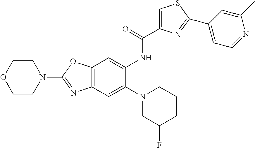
C12=C(C=C(N3CC(F)CCC3)C(NC(C3=CSC(C4=CC=NC(C)=C4)=N3)=O)=C1)N=C(N1CCOCC1)O2
